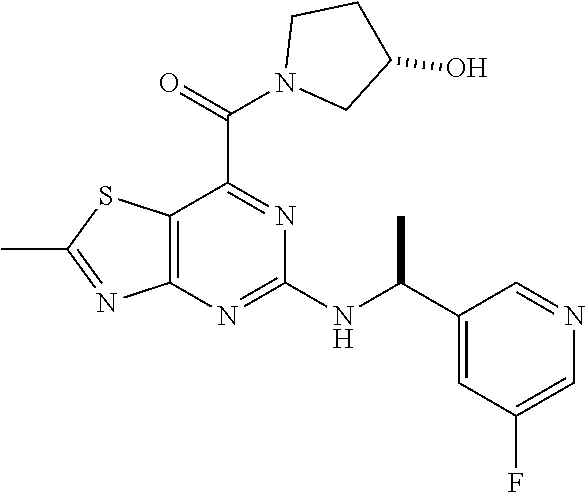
C12=C(N=C(NC(C3=CC(F)=CN=C3)C)N=C1C(=O)N1CC(O)CC1)N=C(C)S2
